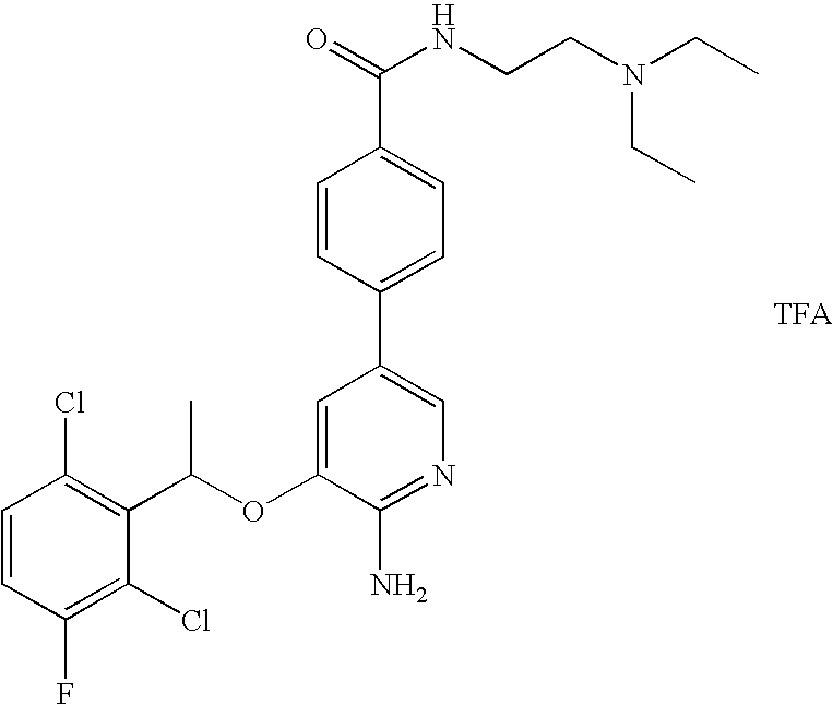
C1=CC(Cl)=C(C(OC2=CC(C3=CC=C(C(=O)NCCN(CC)CC)C=C3)=CN=C2N)C)C(Cl)=C1F
